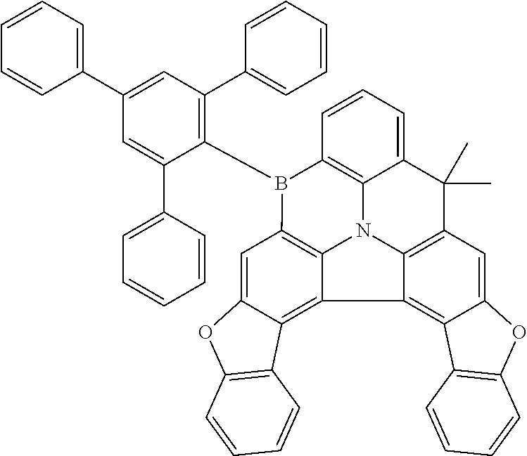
C1=CC=C(C2=CC(C3=CC=CC=C3)=C(B3C4=C5N6C7=C3C=C3C(=C7C7=C8C(=CC(=C67)C(C)(C)C5=CC=C4)OC4=C8C=CC=C4)C4=C(O3)C=CC=C4)C(C3=CC=CC=C3)=C2)C=C1
